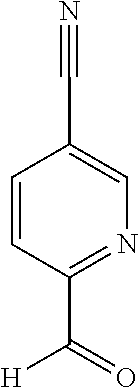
C1=CC(C(=O)[H])=NC=C1C#N
